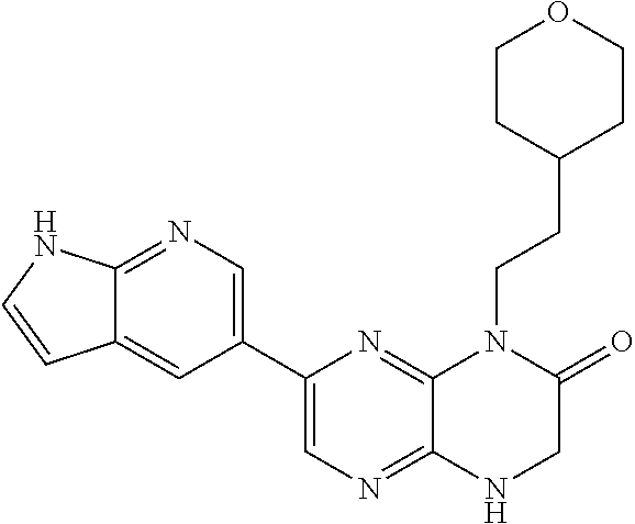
C1(C2=CN=C3C(=N2)N(CCC2CCOCC2)C(=O)CN3)=CN=C2C(=C1)C=CN2
